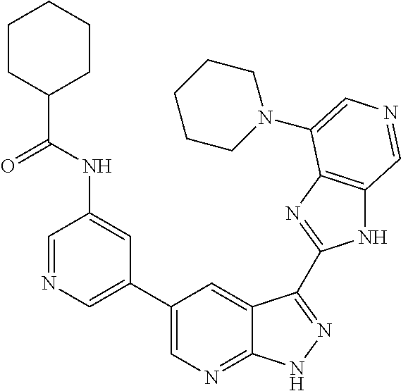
C1(C2=CN=CC(NC(C3CCCCC3)=O)=C2)=CN=C2C(=C1)C(C1=NC3=C(N1)C=NC=C3N1CCCCC1)=NN2
